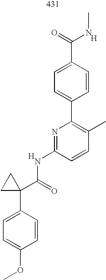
COC1=CC=C(C2(C(=O)NC3=NC(C4=CC=C(C(=O)NC)C=C4)=C(C)C=C3)CC2)C=C1.[H].[H]
